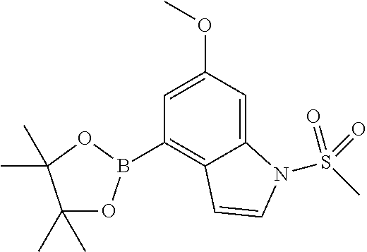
C1(C)(C)OB(C2=C3C(=CC(OC)=C2)N(S(C)(=O)=O)C=C3)OC1(C)C
